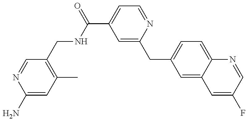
C1(N)=CC(C)=C(CNC(C2=CC=NC(CC3=CC=C4C(=C3)C=C(F)C=N4)=C2)=O)C=N1
